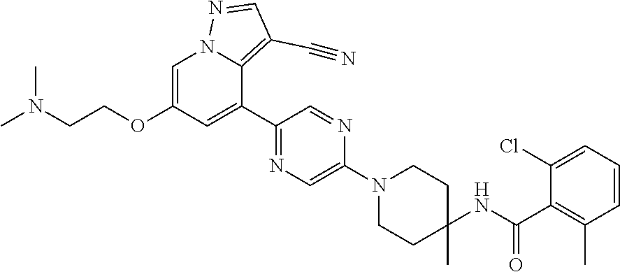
C1=C(OCCN(C)C)C=C(C2=NC=C(N3CCC(NC(C4=C(C)C=CC=C4Cl)=O)(C)CC3)N=C2)C2=C(C#N)C=NN12
